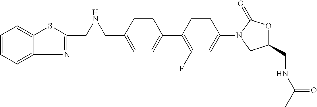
C1=C(CNCC2=NC3=CC=CC=C3S2)C=CC(C2=C(F)C=C(N3CC(CNC(C)=O)OC3=O)C=C2)=C1
